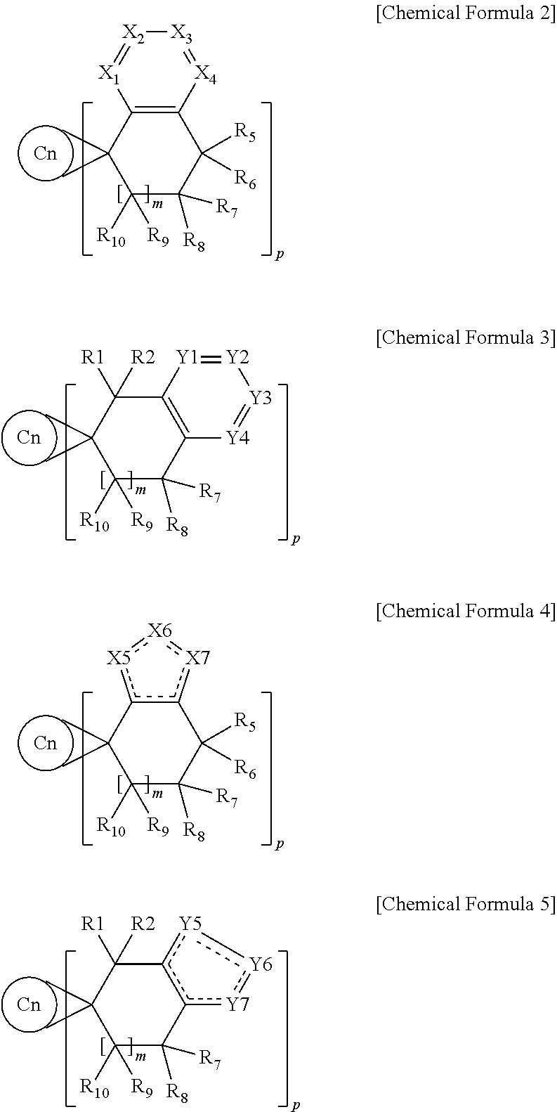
C12=C(C(C)(C)C([R10])([R9])C([R7])([R8])C1([R5])[R6])[X1]=[X2][X3]=[X4]2.c12c([X5]:[X6]:[X7]1)C(C)(C)C([R10])([R9])C([R7])([R8])C2([R5])[R6].c12c([Y7]:[Y6]:[Y5]1)C([R7])([R8])C([R10])([R9])C(C)(C)C2([R1])[R2].C12=C([Y4]=[Y3][Y2]=[Y1]1)C([R7])([R8])C([R10])([R9])C(C)(C)C2([R1])[R2]
